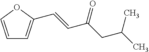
C1=COC(C=CC(CC(C)C)=O)=C1
